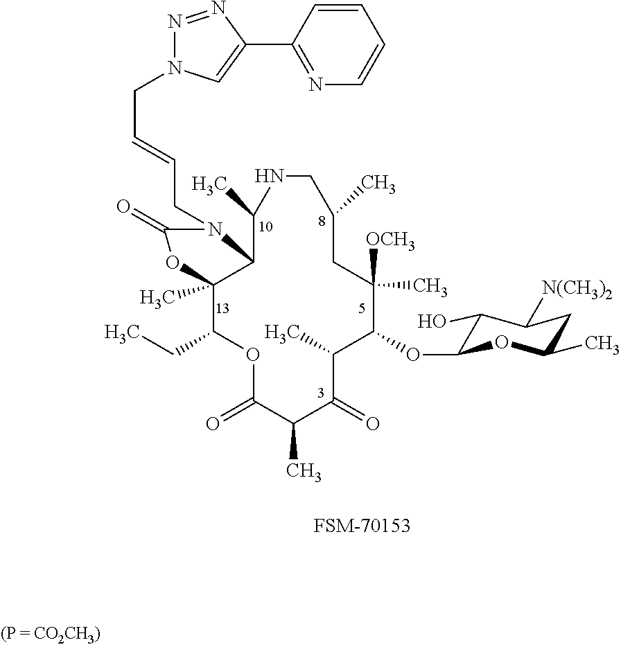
O1C2(C)C(C(C)NCC(C)CC([OCH3])(C)C(OC3C(O)C([N(CH3)2])CC(C)O3)C(C)C(=O)C(C)C(=O)OC2CC)N(CC=CCN2N=NC(C3=NC=CC=C3)=C2)C1=O.[FSM-70153]
